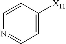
C1=C([X11])C=CN=C1
